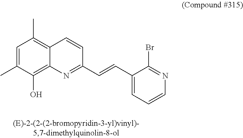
C1=C(C)C(O)=C2C(=C1C)C=CC(C=CC1=CC=CN=C1Br)=N2
